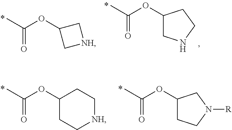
O=C(C)OC1C[NH]C1.O=C(C)OC1CNCC1.O=C(C)OC1CC[NH]CC1.O=C(C)OC1CCN([R])C1
